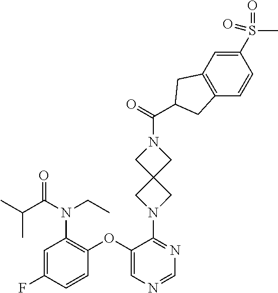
C1(OC2=C(N(CC)C(C(C)C)=O)C=C(F)C=C2)=CN=CN=C1N1CC2(C1)CN(C(=O)C1CC3=C(C=CC(S(=O)(C)=O)=C3)C1)C2
